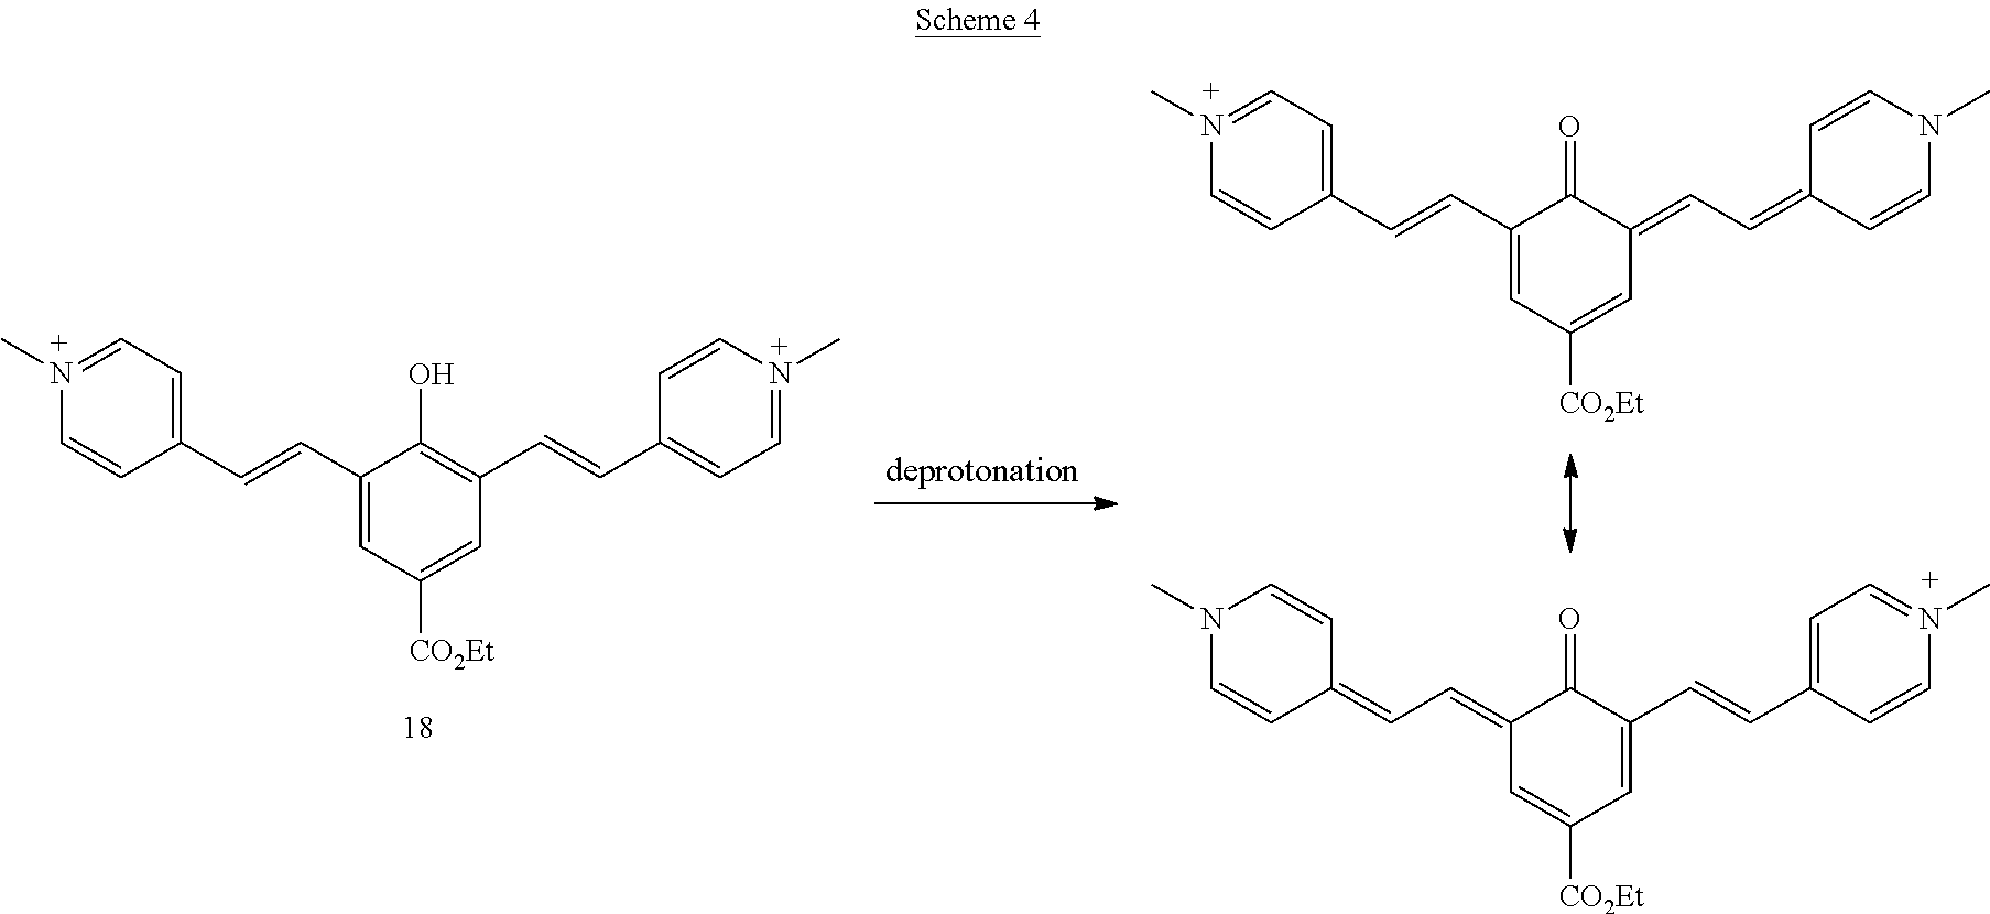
N1(C)=CC=C(C=CC2=CC([CO2Et])=CC(C=CC3=CC=N(C)C=C3)=C2O)C=C1.N1(C)=CC=C(C=CC2=CC([CO2Et])=CC(=CC=C3C=CN(C)C=C3)C2=O)C=C1.N1(C)C=CC(=CC=C2C=C([CO2Et])C=C(C=CC3=CC=N(C)C=C3)C2=O)C=C1
